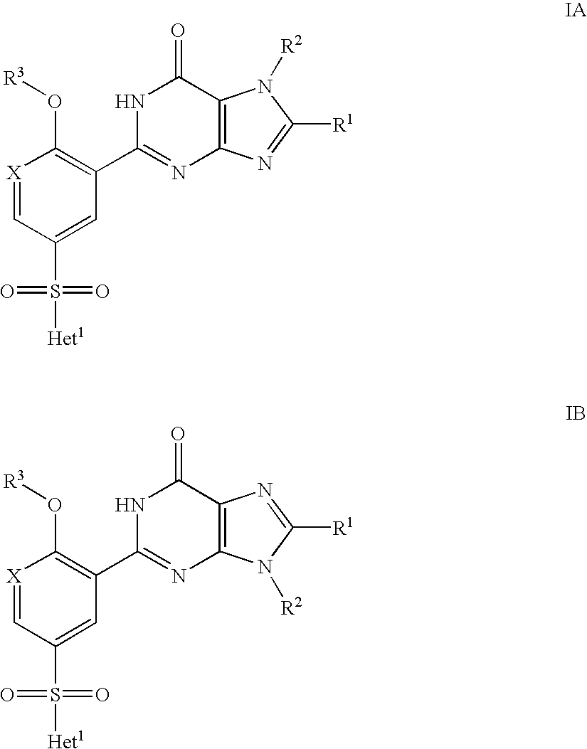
[X]1=CC(S(=O)(=O)[Het1])=CC(C2=NC3=C(C(=O)N2)N([R2])C([R1])=N3)=C1O[R3].[X]1=CC(S(=O)(=O)[Het1])=CC(C2=NC3=C(C(=O)N2)N=C([R1])N3[R2])=C1O[R3]
